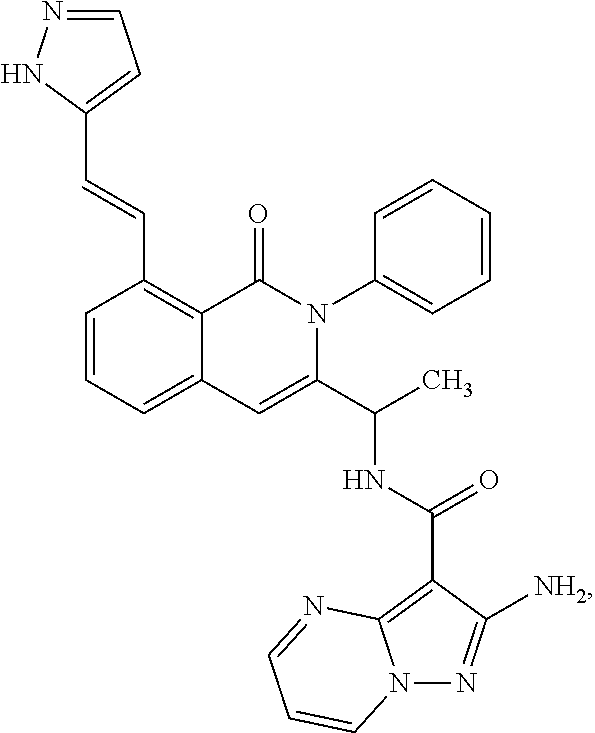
C1=CC=C2C(=C1C=CC1=CC=NN1)C(=O)N(C1=CC=CC=C1)C(C(C)NC(C1=C3N(N=C1[NH2])C=CC=N3)=O)=C2
